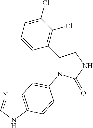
C12=C(NC=N1)C=CC(N1C(=O)NCC1C1=C(Cl)C(Cl)=CC=C1)=C2
